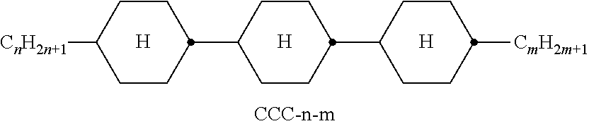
C1C(C2CCC([CnH2n+1])CC2)CCC(C2CCC([CmH2m+1])CC2)C1
